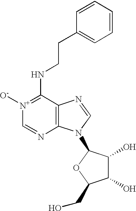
N(C1=[N+]([O-])C=NC2=C1N=CN2C1C(O)C(O)C(CO)O1)CCC1=CC=CC=C1
